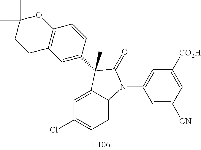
C1=C2C(=CC=C1Cl)N(C1=CC([CO2H])=CC([CN])=C1)C(=O)C2(C)C1=CC2=C(C=C1)OC(C)(C)CC2
